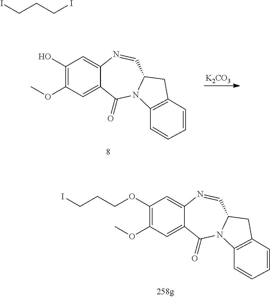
COC1=C(O)C=C2C(=C1)C(=O)N1C(C=N2)CC2=C1C=CC=C2.[K2CO3].COC1=C(OCCCI)C=C2C(=C1)C(=O)N1C(C=N2)CC2=C1C=CC=C2.ICCCI
